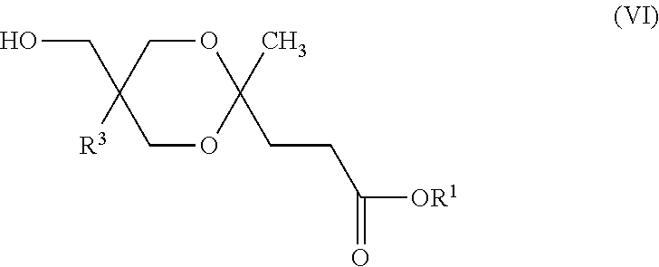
O1CC(CO)([R3])COC1(C)CCC([OR1])=O
